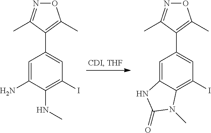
O1N=C(C)C(C2=CC(I)=C(NC)C(N)=C2)=C1C.O1N=C(C)C(C2=CC(I)=C3C(=C2)NC(=O)N3C)=C1C
